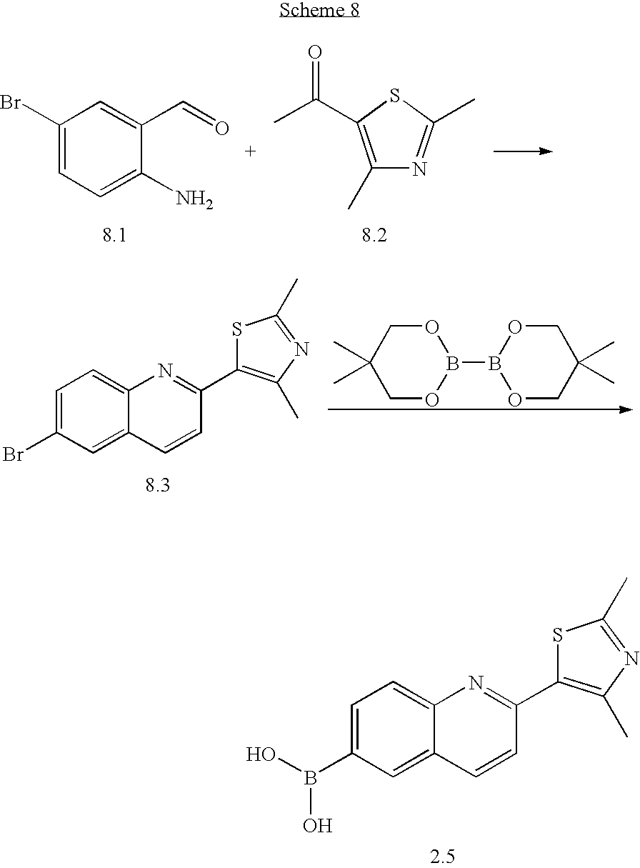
C1(Br)=CC=C(N)C(C=O)=C1.C1(C)=C(C(C)=O)SC(C)=N1.C1OB(B2OCC(C)(C)CO2)OCC1(C)C.C1=C(Br)C=C2C(=C1)N=C(C1=C(C)N=C(C)S1)C=C2.C1=C(B(O)O)C=C2C(=C1)N=C(C1=C(C)N=C(C)S1)C=C2
